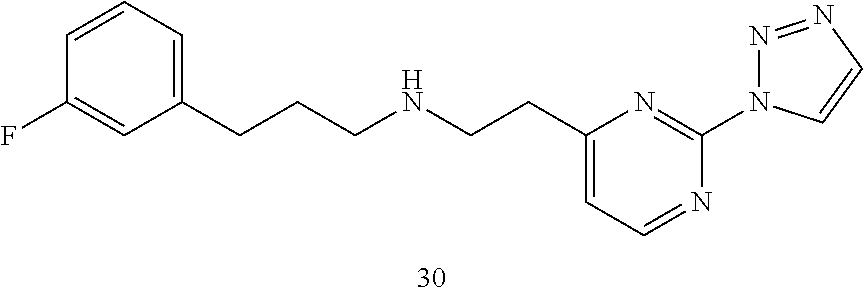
C1(CCCNCCC2=CC=NC(N3N=NC=C3)=N2)=CC=CC(F)=C1
